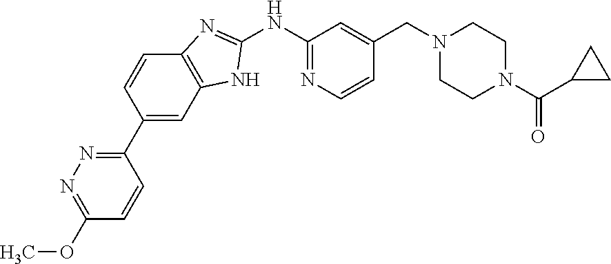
C1(OC)=NN=C(C2=CC3=C(C=C2)N=C(NC2=NC=CC(CN4CCN(C(=O)C5CC5)CC4)=C2)N3)C=C1
